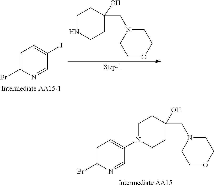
C1=C(Br)N=CC(I)=C1.C1NCCC(CN2CCOCC2)(O)C1.C1=C(Br)N=CC(N2CCC(CN3CCOCC3)(O)CC2)=C1
